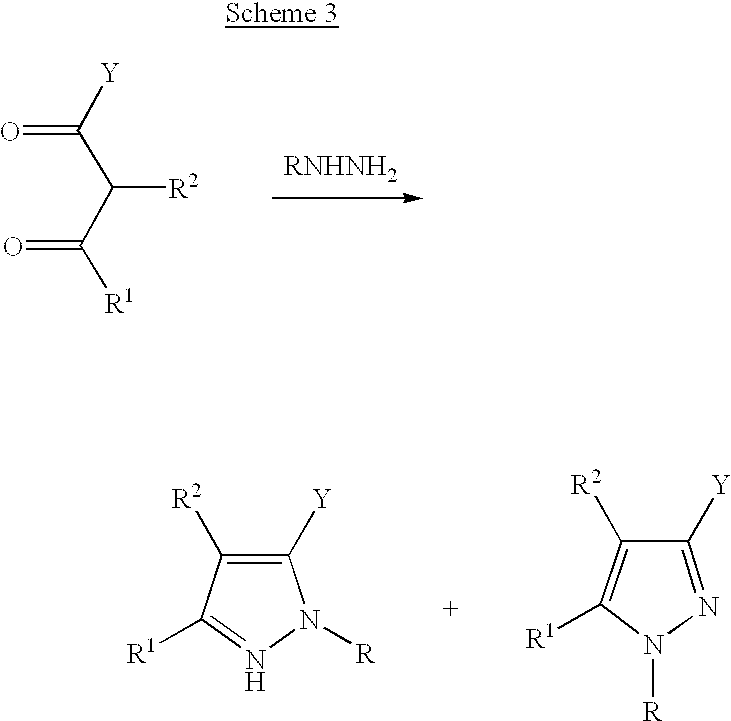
[R1]C(C(C([Y])=O)[R2])=O.[RNHNH2].C1([Y])=C([R2])C([R1])=NN1[R].N1=C([Y])C([R2])=C([R1])N1[R]
